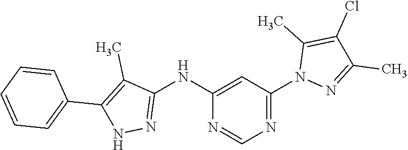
C1(NC2=NNC(C3=CC=CC=C3)=C2C)=CC(N2N=C(C)C(Cl)=C2C)=NC=N1
